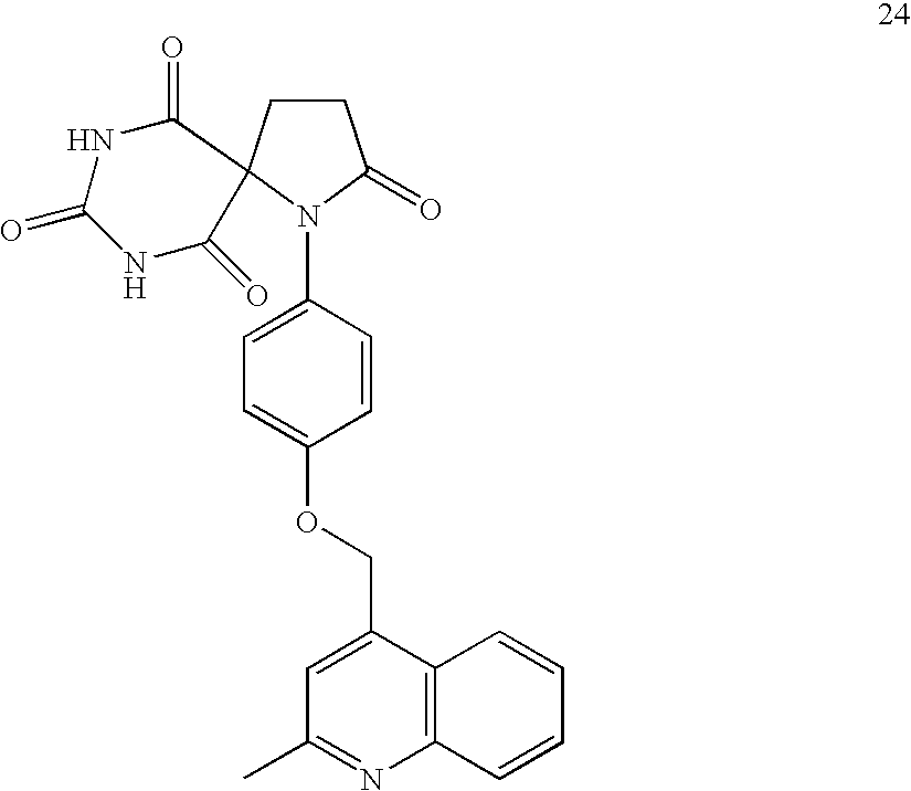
C1CC2(N(C3=CC=C(OCC4=CC(C)=NC5=C4C=CC=C5)C=C3)C1=O)C(=O)NC(=O)NC2=O
